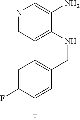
N1=CC=C(NCC2=CC=C(F)C(F)=C2)C(N)=C1
